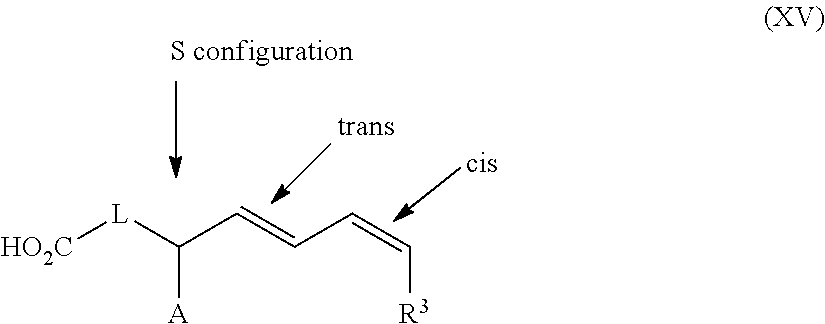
[HO2C][L]C(C=CC=C[R3])[A]
